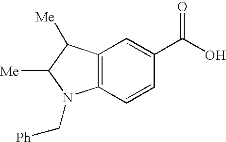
C12=C(C=CC(C(=O)O)=C1)N(C[Ph])C([Me])C2[Me]
